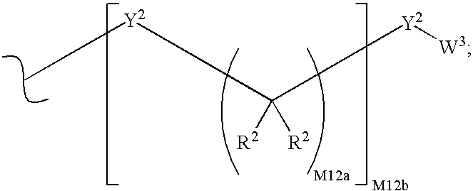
C([R2])([R2])([Y2][W3])[Y2]CC
